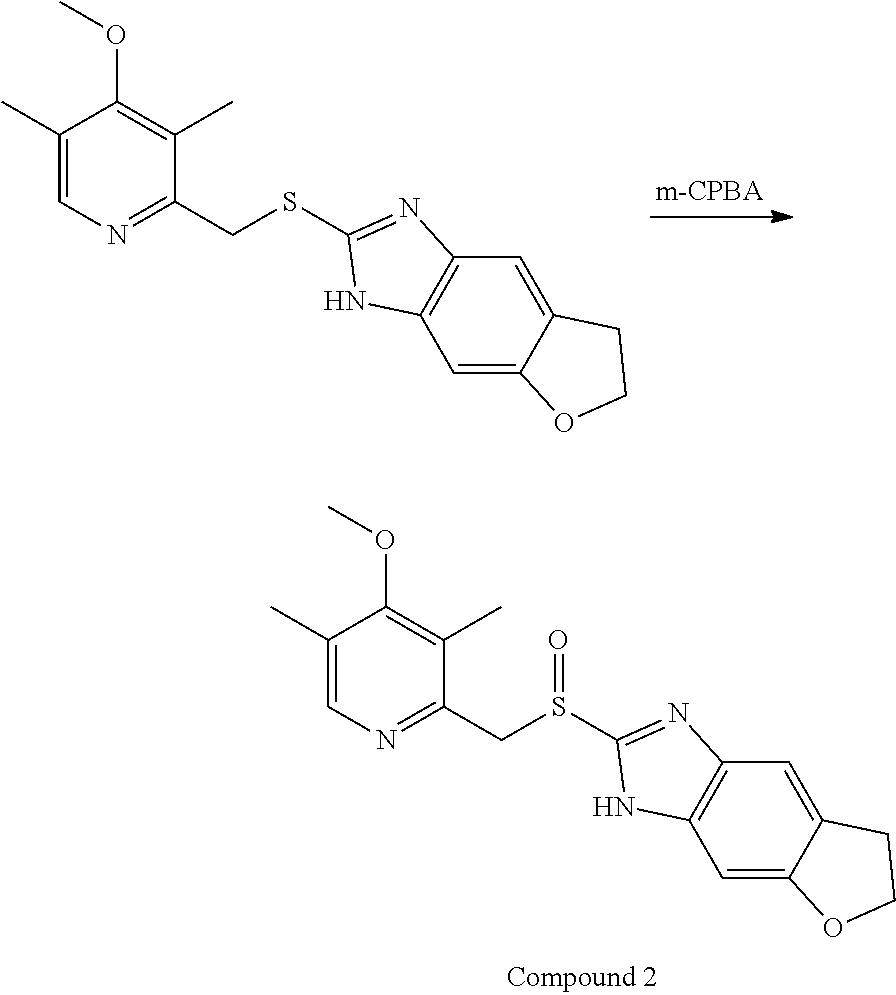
C1(C)=CN=C(CSC2=NC3=C(C=C4C(=C3)CCO4)N2)C(C)=C1OC.C1(C)=CN=C(CS(C2=NC3=C(C=C4C(=C3)CCO4)N2)=O)C(C)=C1OC
